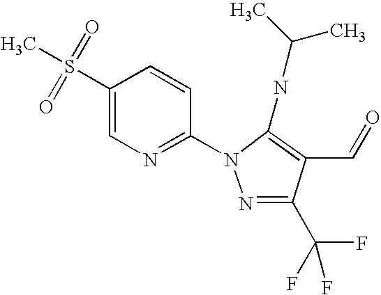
C1(S(=O)(=O)C)=CN=C(N2N=C(C(F)(F)F)C(C=O)=C2NC(C)C)C=C1
